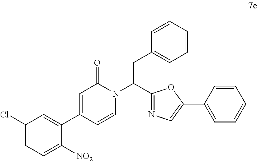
C1(Cl)=CC=C([NO2])C(C2=CC(=O)N(C(C3=NC=C(C4=CC=CC=C4)O3)CC3=CC=CC=C3)C=C2)=C1
